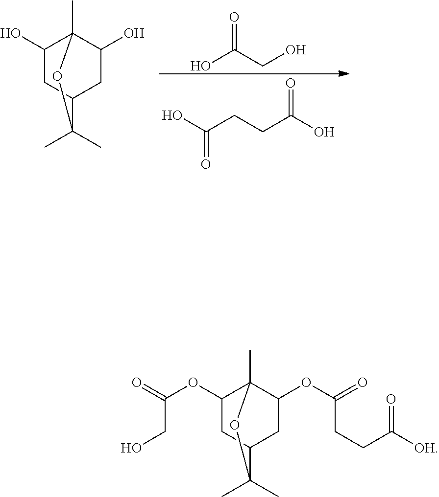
C1(O)CC2CC(O)C1(C)OC2(C)C.O=C(CO)O.C(=O)(O)CCC(O)=O.C1(OC(=O)CO)CC2CC(OC(=O)CCC([OH])=O)C1(C)OC2(C)C
